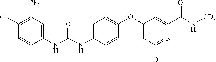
C1(OC2=CC([D])=NC(C(N[CD3])=O)=C2)=CC=C(NC(NC2=CC([CF3])=C(Cl)C=C2)=O)C=C1
